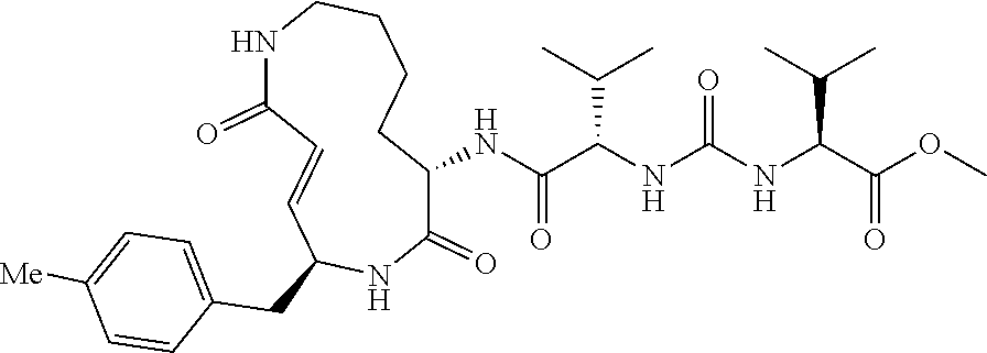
C1(=O)C(NC(C(NC(NC(C(OC)=O)C(C)C)=O)C(C)C)=O)CCCCNC(=O)C=CC(CC2=CC=C([Me])C=C2)N1
